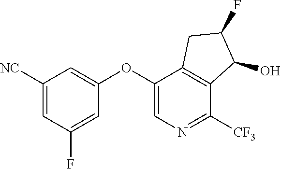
C1(OC2=CN=C([CF3])C3=C2CC(F)C3O)=CC([NC])=CC(F)=C1
